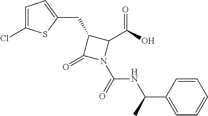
C1=C(Cl)SC(CC2C(=O)N(C(=O)NC(C)C3=CC=CC=C3)C2C(O)=O)=C1
